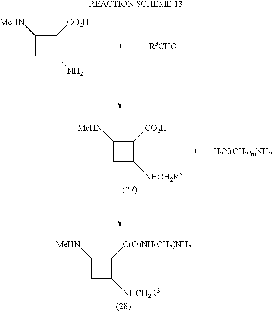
C1([MeHN])CC(N)C1[CO2H].C1([MeHN])CC([NHCH2R3])C1[CO2H].C1([MeHN])CC([NHCH2R3])C1[C(O)NH(CH2)NH2]
